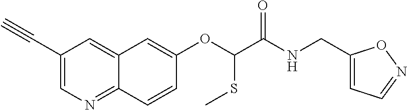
C1(C#C)=CN=C2C(=C1)C=C(OC(SC)C(=O)NCC1=CC=NO1)C=C2
